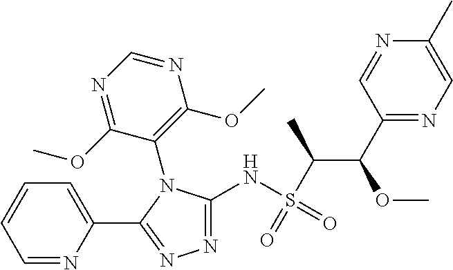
N1=C(NS(=O)(=O)C(C)C(OC)C2=NC=C(C)N=C2)N(C2=C(OC)N=CN=C2OC)C(C2=CC=CC=N2)=N1
